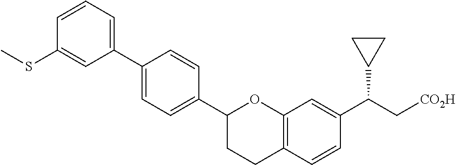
C1(C2=CC=C(C3CCC4=C(O3)C=C(C(C[CO2H])C3CC3)C=C4)C=C2)=CC=CC(SC)=C1
